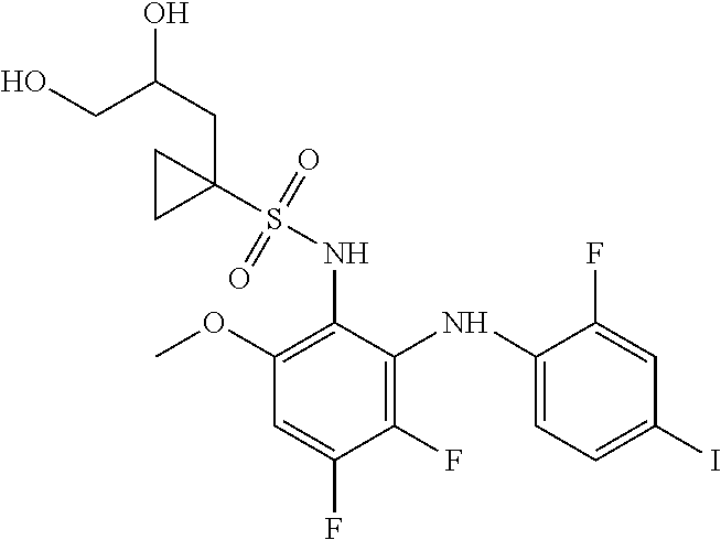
C1(NS(C2(CC(O)CO)CC2)(=O)=O)=C(OC)C=C(F)C(F)=C1NC1=CC=C(I)C=C1F
